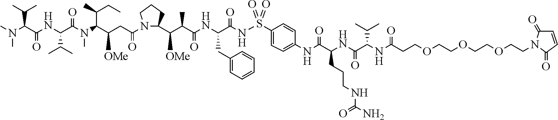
CN(C(C(NC(C(N(C(C(CC(=O)N1C(C([OMe])C(C)C(=O)NC(CC2=CC=CC=C2)C(NS(=O)(=O)C2=CC=C(NC(C(CCCNC(N)=O)NC(=O)C(C(C)C)NC(=O)CCOCCOCCOCCN3C(=O)C=CC3=O)=O)C=C2)=O)CCC1)[OMe])C(CC)C)C)=O)C(C)C)=O)C(C)C)C
